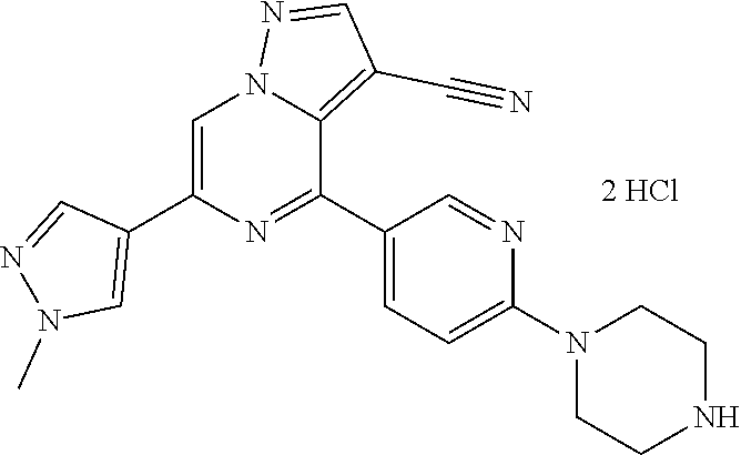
C1=C(C2=CN(C)N=C2)N=C(C2=CC=C(N3CCNCC3)N=C2)C2=C(C#N)C=NN12
